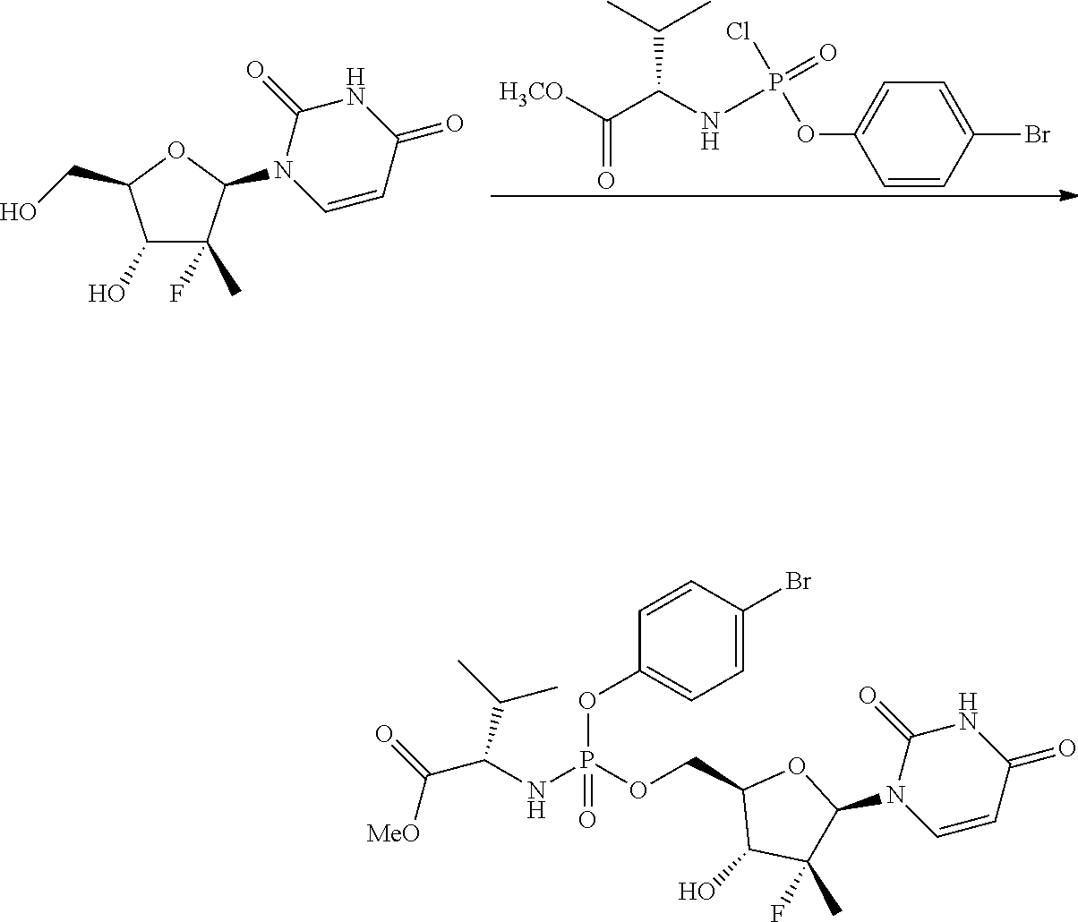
C1(O)C(F)(C)C(N2C=CC(=O)NC2=O)OC1CO.[H3CO]C(C(NP(=O)(Cl)OC1=CC=C(Br)C=C1)C(C)C)=O.C(NP(OCC1C(O)C(C)(F)C(N2C=CC(=O)NC2=O)O1)(OC1=CC=C(Br)C=C1)=O)(C(=O)[MeO])C(C)C
